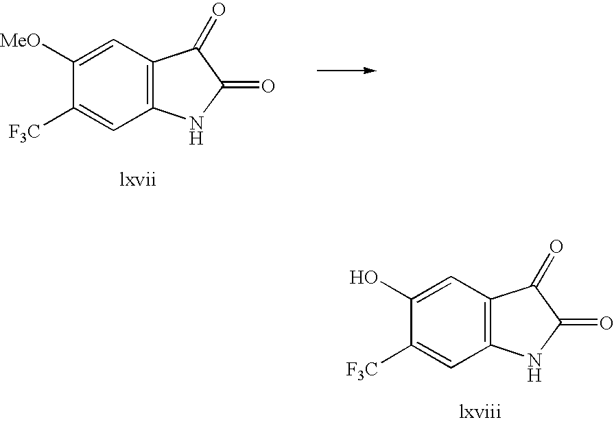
C1([MeO])=CC2=C(C=C1[F3C])NC(=O)C2=O.C1(O)=CC2=C(C=C1[F3C])NC(=O)C2=O
